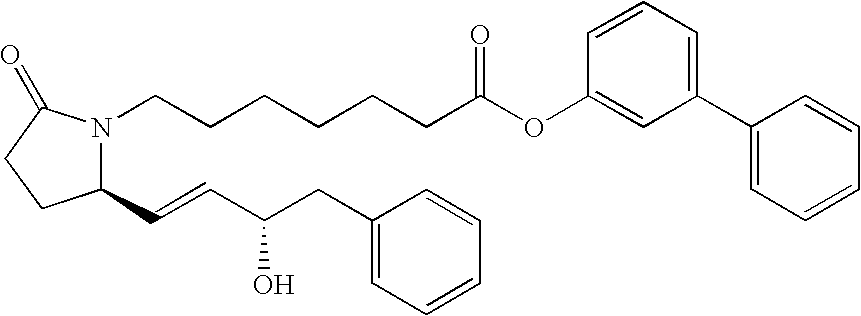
C1=C(C2=CC=CC(OC(=O)CCCCCCN3C(C=CC(O)CC4=CC=CC=C4)CCC3=O)=C2)C=CC=C1
